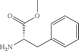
C1=CC=CC(CC(N)C(=O)OC)=C1
